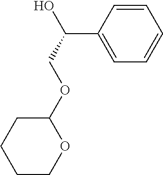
C1=CC(C(COC2CCCCO2)O)=CC=C1
